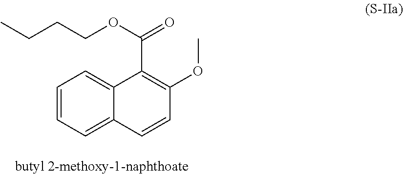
CCCCOC(=O)C1=C(OC)C=CC2=CC=CC=C12
